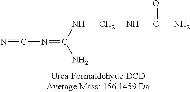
N#CN=C(N)NCNC(=O)N
